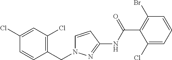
C1=CC(Cl)=CC(Cl)=C1CN1C=CC(NC(C2=C(Br)C=CC=C2Cl)=O)=N1
